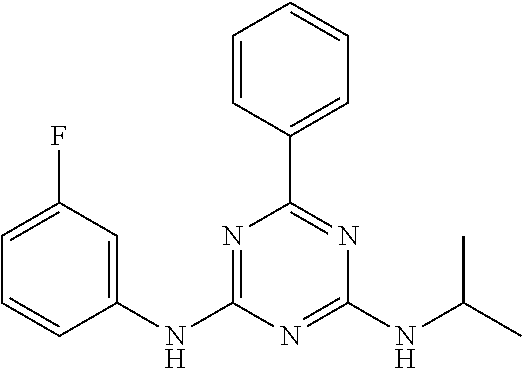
C1=C(F)C=C(NC2=NC(C3=CC=CC=C3)=NC(NC(C)C)=N2)C=C1
